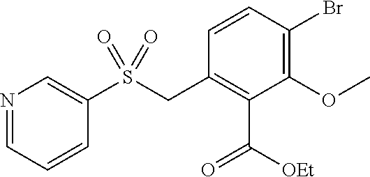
N1=CC=CC(S(CC2=C(C(=O)[OEt])C(OC)=C(Br)C=C2)(=O)=O)=C1
